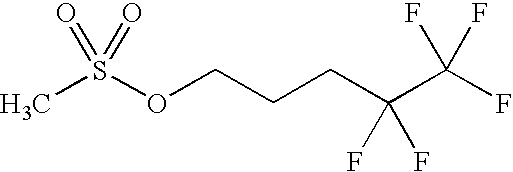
CS(OCCCC(C(F)(F)F)(F)F)(=O)=O
